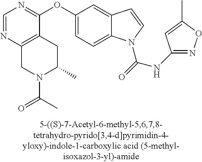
O(C1=CC=C2C(=C1)C=CN2C(=O)NC1=NOC(C)=C1)C1=NC=NC2=C1CC(C)N(C(=O)C)C2
